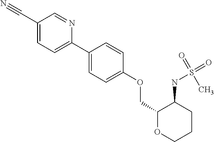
C1(C2=CC=C(C#N)C=N2)=CC=C(OCC2OCCCC2NS(=O)(C)=O)C=C1
